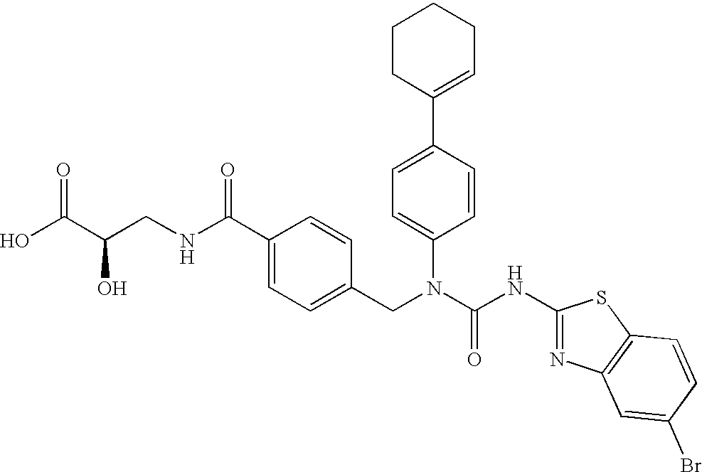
OC(C(CNC(C1=CC=C(CN(C(NC2=NC3=C(S2)C=CC(Br)=C3)=O)C2=CC=C(C3=CCCCC3)C=C2)C=C1)=O)O)=O
